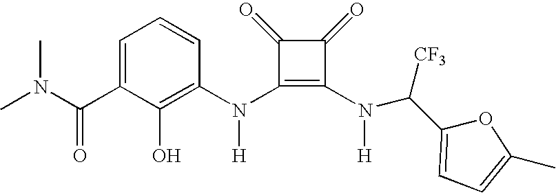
N(C1=C(N(C(C2=CC=C(C)O2)[CF3])[H])C(=O)C1=O)([H])C1=C(O)C(C(N(C)C)=O)=CC=C1
